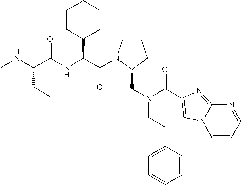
CNC(C(NC(C(=O)N1CCCC1CN(CCC1=CC=CC=C1)C(=O)C1=CN2C=CC=NC2=N1)C1CCCCC1)=O)CC
